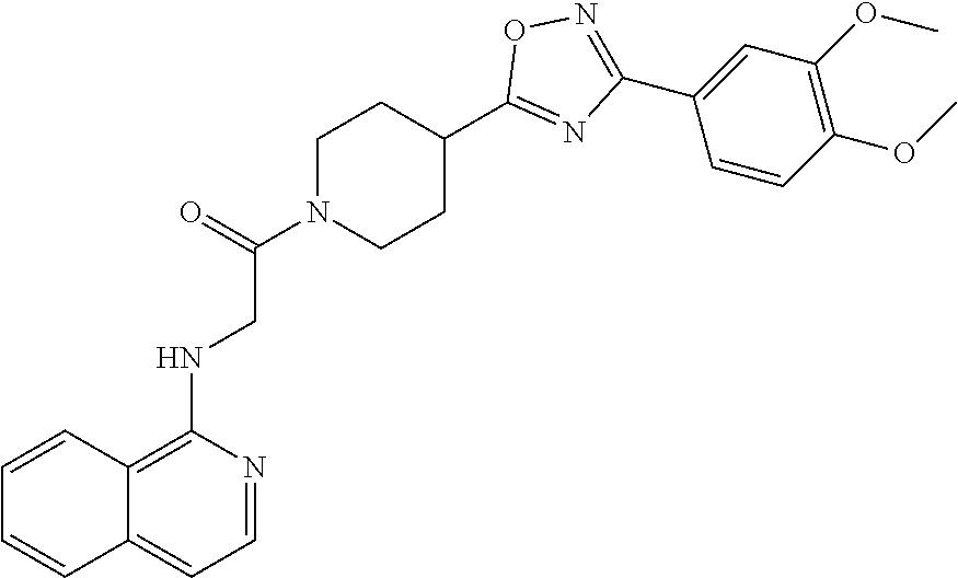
C1N(C(=O)CNC2=C3C(=CC=N2)C=CC=C3)CCC(C2=NC(C3=CC(OC)=C(OC)C=C3)=NO2)C1
